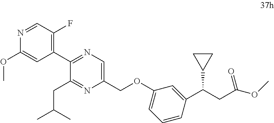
N1=C(C2=C(F)C=NC(OC)=C2)C(CC(C)C)=NC(COC2=CC=CC(C(CC(OC)=O)C3CC3)=C2)=C1
